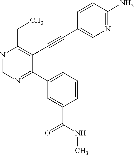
N1=CN=C(C2=CC=CC(C(NC)=O)=C2)C(C#CC2=CN=C(N)C=C2)=C1CC
